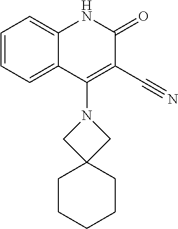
C1=CC=C2C(=C1)NC(=O)C(C#N)=C2N1CC2(C1)CCCCC2
